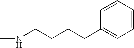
C1=CC(CCCCNC)=CC=C1
